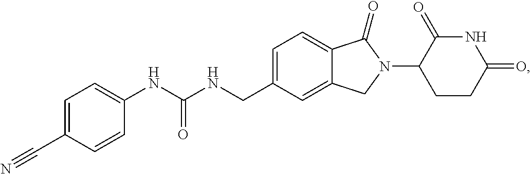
C1=C(CNC(NC2=CC=C(C#N)C=C2)=O)C=C2C(=C1)C(=O)N(C1CCC(=O)NC1=O)C2
